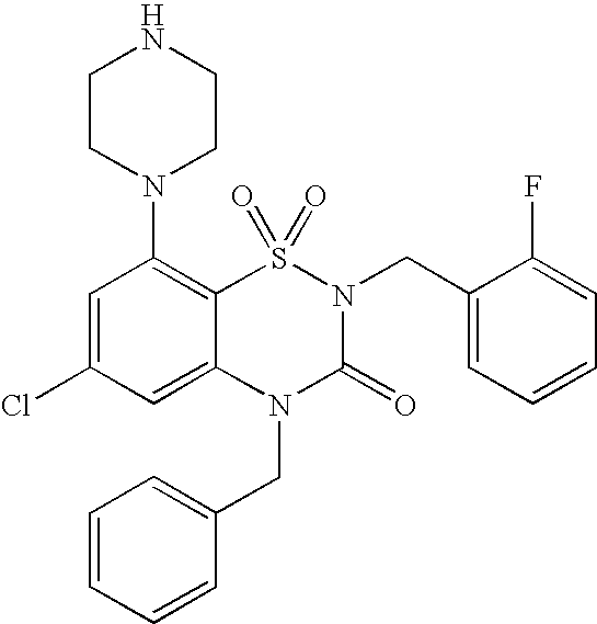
C1=C(Cl)C=C2C(=C1N1CCNCC1)S(=O)(=O)N(CC1=CC=CC=C1F)C(=O)N2CC1=CC=CC=C1
